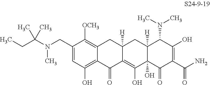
C1=C(CN(C(CC)(C)C)C)C([OCH3])=C2C(=C1O)C(=O)C1=C(O)C3(O)C([H])(CC1([H])C2)C(N(C)C)C(O)=C(C(N)=O)C3=O
